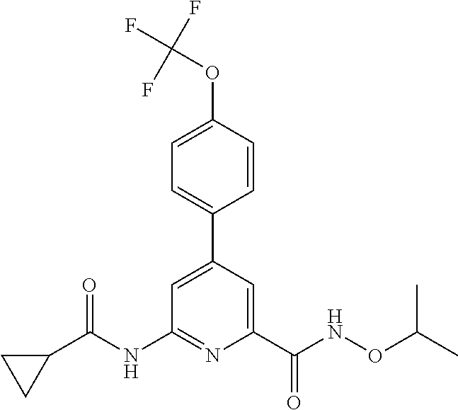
C1=C(C2=CC=C(OC(F)(F)F)C=C2)C=C(C(NOC(C)C)=O)N=C1NC(C1CC1)=O
